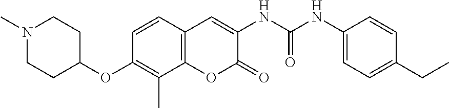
C1(NC(NC2=CC3=C(OC2=O)C(C)=C(OC2CCN(C)CC2)C=C3)=O)=CC=C(CC)C=C1
